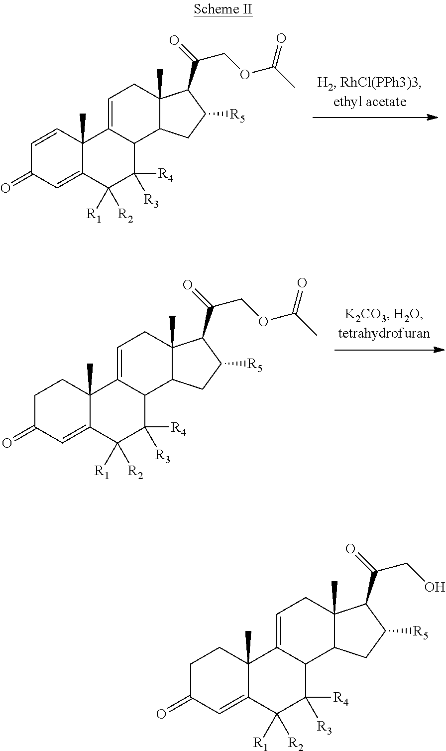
C1C(=O)C=C2C(C)(C1)C1=CCC3(C)C(C1C([R4])([R3])C2([R1])[R2])CC([R5])C3C(=O)COC(C)=O.C1=CC2(C)C(=CC1=O)C([R1])([R2])C([R4])([R3])C1C2=CCC2(C)C1CC([R5])C2C(=O)COC(C)=O.C1C(=O)C=C2C(C)(C1)C1=CCC3(C)C(C1C([R4])([R3])C2([R1])[R2])CC([R5])C3C(=O)CO
